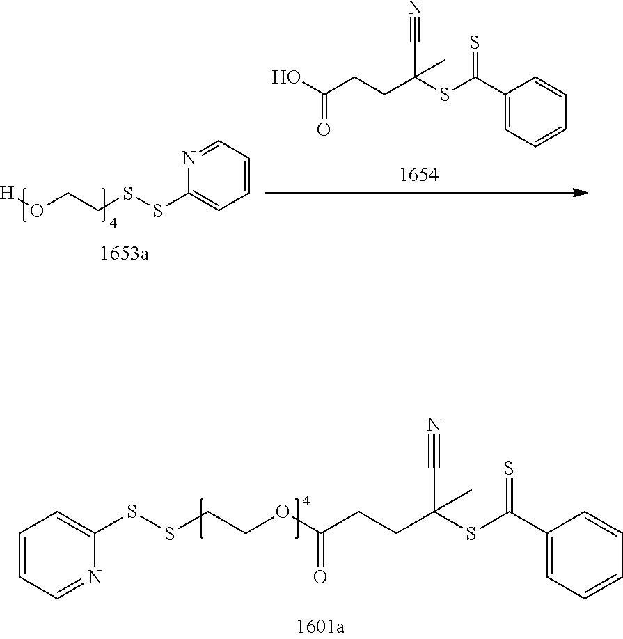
O(CCSSC1=CC=CC=N1)[H].C1(C(SC(CCC(O)=O)(C#N)C)=S)=CC=CC=C1.C1=CC=NC(SSCCOC(CCC(SC(C2=CC=CC=C2)=S)(C#N)C)=O)=C1
